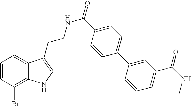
C1=CC(Br)=C2C(=C1)C(CCNC(=O)C1=CC=C(C3=CC(C(NC)=O)=CC=C3)C=C1)=C(C)N2
